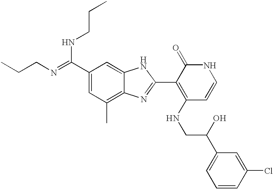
C(C1=CC(C)=C2C(=C1)NC(C1=C(NCC(O)C3=CC=CC(Cl)=C3)C=CNC1=O)=N2)(NCCC)=NCCC
